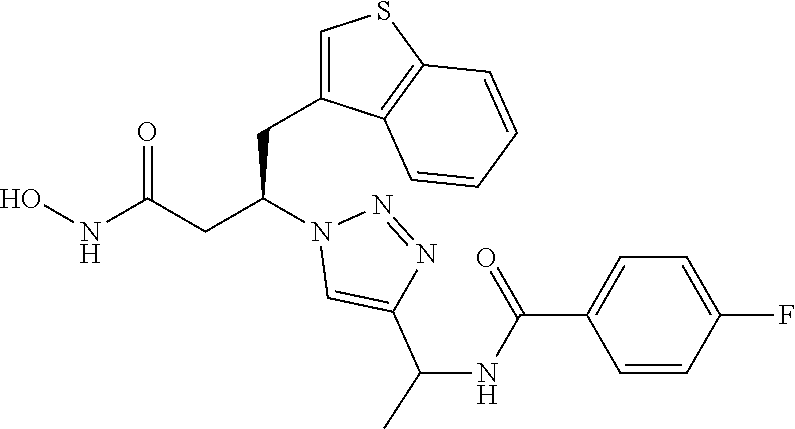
C1(CC(CC(NO)=O)N2C=C(C(NC(C3=CC=C(F)C=C3)=O)C)N=N2)=CSC2=C1C=CC=C2
